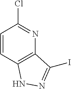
C1=CC2=C(N=C1Cl)C(I)=NN2
